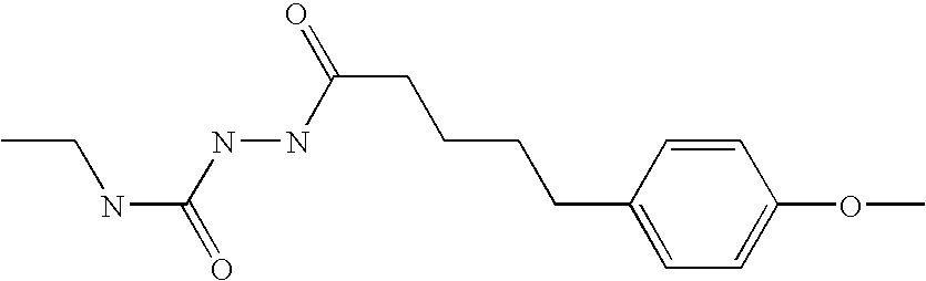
C1=CC(CCCCC(=O)NNC(NCC)=O)=CC=C1OC
